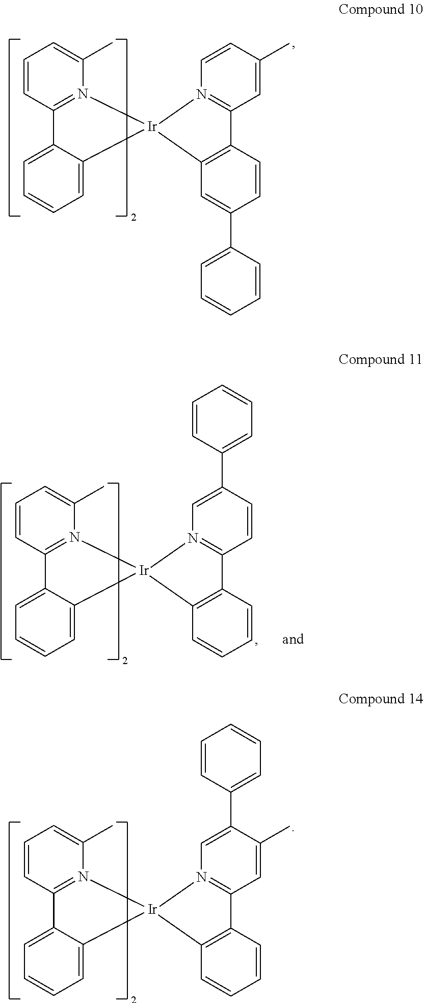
C1=CC(C)=CC2=N1[Ir]1(C3=C2C=CC(C2=CC=CC=C2)=C3)N2=C(C=CC=C2C)C2=CC=CC=C12.C1=C(C2=CC=CC=C2)C=CC2=N1[Ir]1(C3=C2C=CC=C3)N2=C(C=CC=C2C)C2=CC=CC=C12.C1=C(C2=CC=CC=C2)C(C)=CC2=N1[Ir]1(C3=C2C=CC=C3)N2=C(C=CC=C2C)C2=CC=CC=C12
